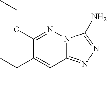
N12C(=NN=C1N)C=C(C(C)C)C(OCC)=N2
